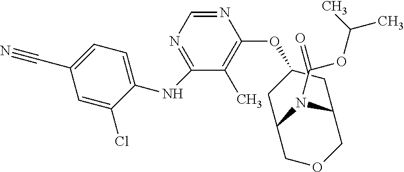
N1=CN=C(NC2=CC=C(C#N)C=C2Cl)C(C)=C1OC1CC2N(C(OC(C)C)=O)C(COC2)C1
